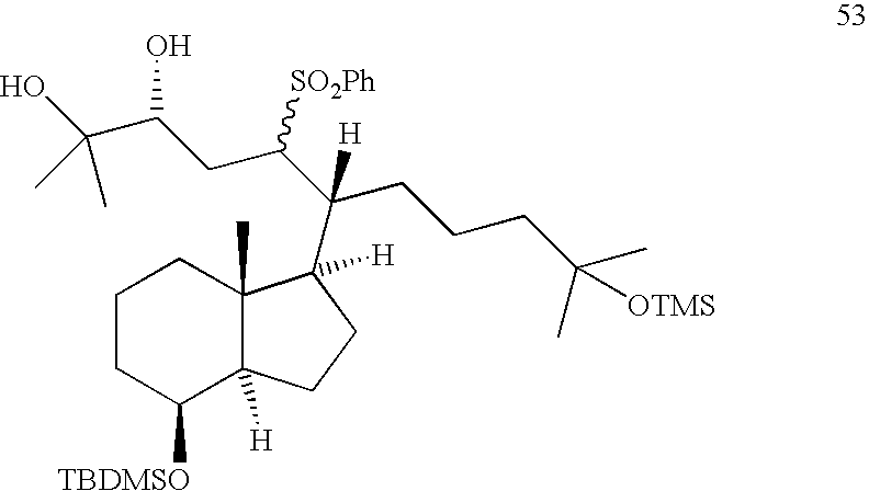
C1([TBDMSO])C2([H])C(C)(CCC1)C([H])(C(C(CC(O)C(O)(C)C)[SO2Ph])(CCCC(C)([OTMS])C)[H])CC2
